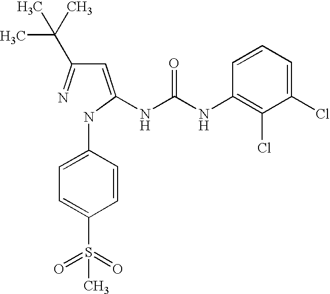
C(C(=N)C(C)(C)C)=C(NC1=CC=C(S(=O)(=O)C)C=C1)NC(NC1=C(Cl)C(Cl)=CC=C1)=O
